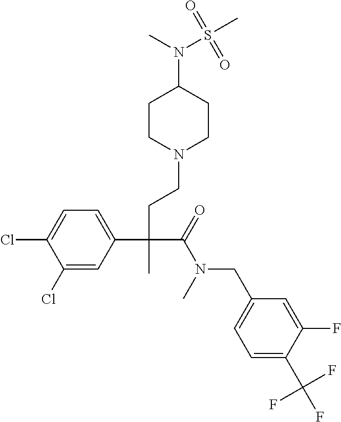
C1(Cl)=CC(C(CCN2CCC(N(C)S(C)(=O)=O)CC2)(C(=O)N(C)CC2=CC=C(C(F)(F)F)C(F)=C2)C)=CC=C1Cl
